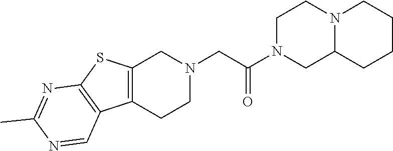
C1N(C(CN2CC3=C(CC2)C2=C(S3)N=C(C)N=C2)=O)CC2N(C1)CCCC2
